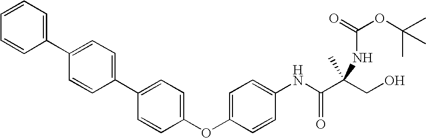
C1=C(OC2=CC=C(C3=CC=C(C4=CC=CC=C4)C=C3)C=C2)C=CC(NC(C(CO)(C)NC(OC(C)(C)C)=O)=O)=C1
